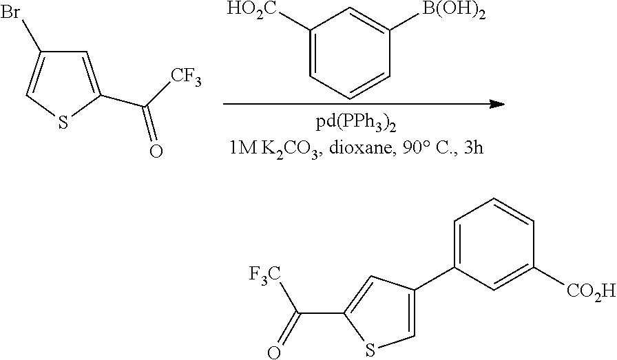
C1=C(C(=O)[CF3])SC=C1Br.C1([HO2C])=CC=CC([B(OH)2])=C1.C([F3C])(=O)C1=CC(C2=CC=CC([CO2H])=C2)=CS1
